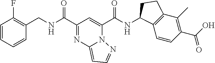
C(C1=NC2=CC=NN2C(C(NC2C3=C(C(C)=C(C(O)=O)C=C3)CC2)=O)=C1)(=O)NCC1=C(F)C=CC=C1
